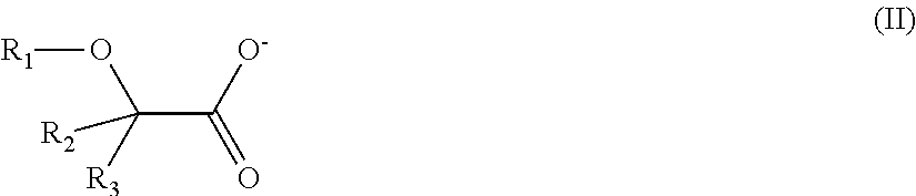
C(C([O-])=O)([R3])(O[R1])[R2]
